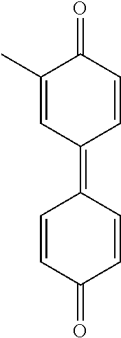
C1(C)=CC(=C2C=CC(=O)C=C2)C=CC1=O
